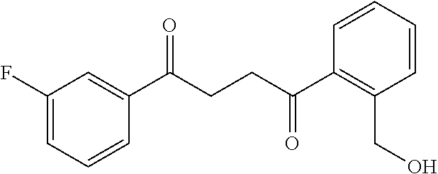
C1(C(CCC(C2=C(CO)C=CC=C2)=O)=O)=CC(F)=CC=C1
